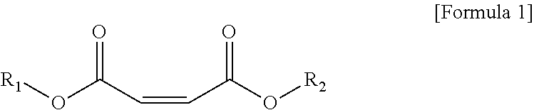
O=C(O[R1])C=CC(=O)O[R2]
